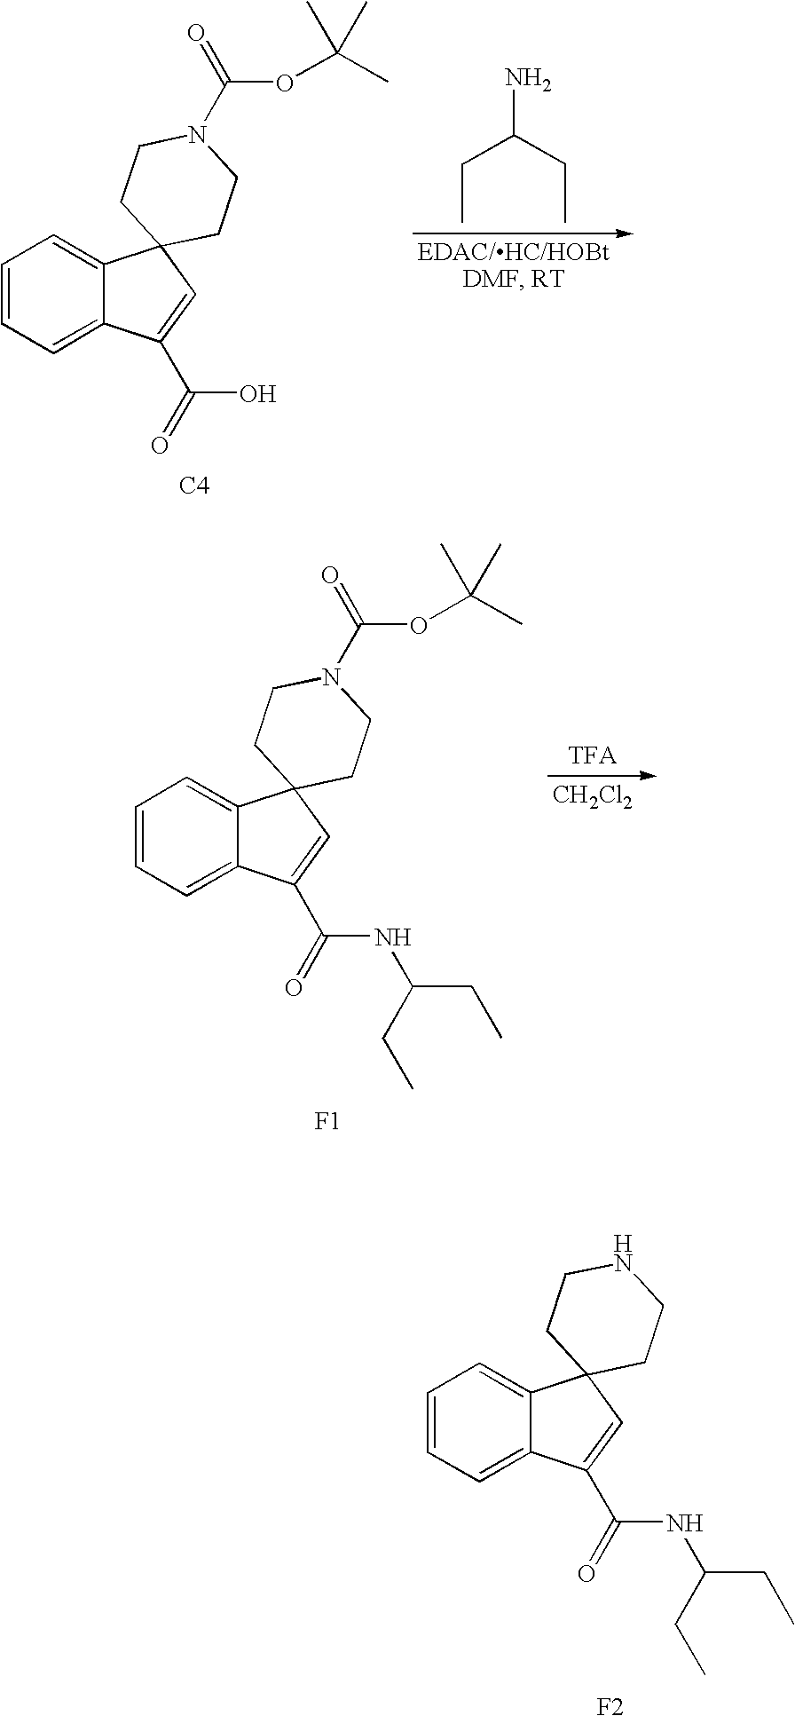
C1=CC=C2C(=C1)C1(C=C2C(NC(CC)CC)=O)CCNCC1.[F2].C1=CC=C2C(=C1)C1(C=C2C(NC(CC)CC)=O)CCN(C(=O)OC(C)(C)C)CC1.[F1].[CH2Cl2].C1=CC=C2C(=C1)C1(C=C2C(O)=O)CCN(C(=O)OC(C)(C)C)CC1.[C4].NC(CC)CC
